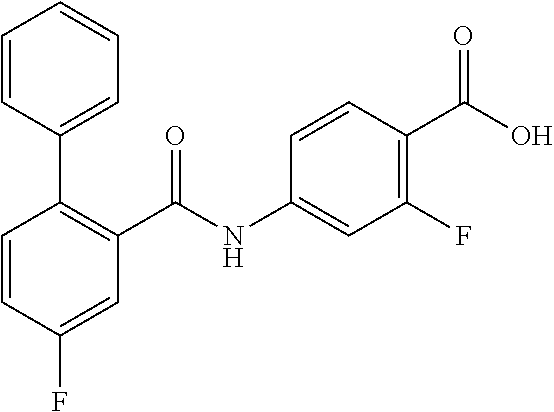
C1=CC(F)=CC(C(NC2=CC(F)=C(C(O)=O)C=C2)=O)=C1C1=CC=CC=C1
